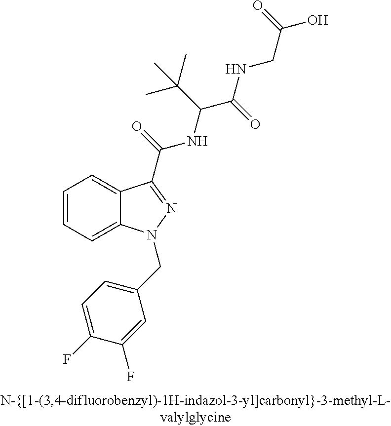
C1=CC=C2C(=C1)C(C(=O)NC(C(NCC(O)=O)=O)C(C)(C)C)=NN2CC1=CC=C(F)C(F)=C1
